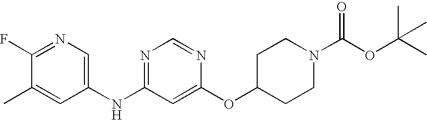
C1(F)=NC=C(NC2=NC=NC(OC3CCN(C(OC(C)(C)C)=O)CC3)=C2)C=C1C
